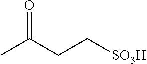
CC(CC[SO3H])=O
